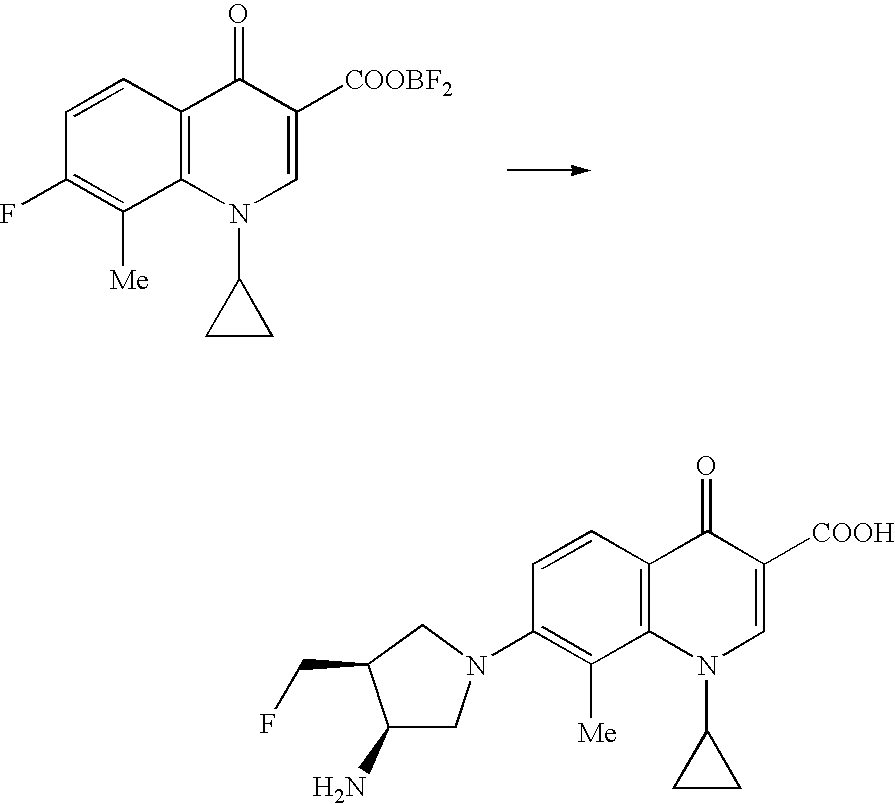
C1=CC2=C(C([Me])=C1F)N(C1CC1)C=C([COOBF2])C2=O.C12=C(C=CC(N3CC(N)C(CF)C3)=C1[Me])C(=O)C([COOH])=CN2C1CC1
